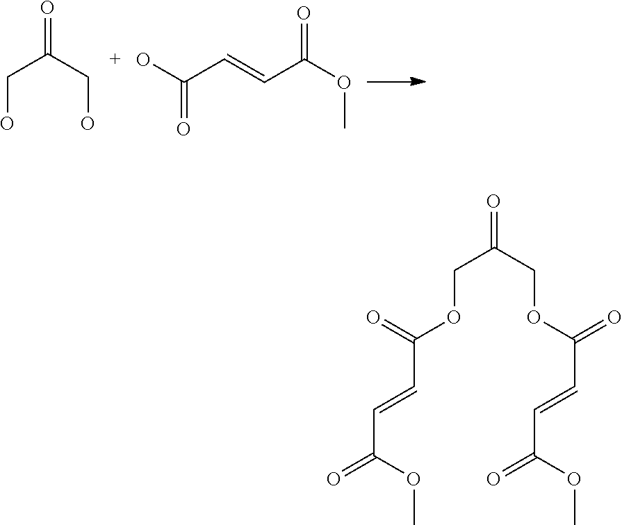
C(C(OC)=O)=CC(O)=O.OCC(=O)CO.O=C(OC)C=CC(OCC(COC(C=CC(=O)OC)=O)=O)=O
